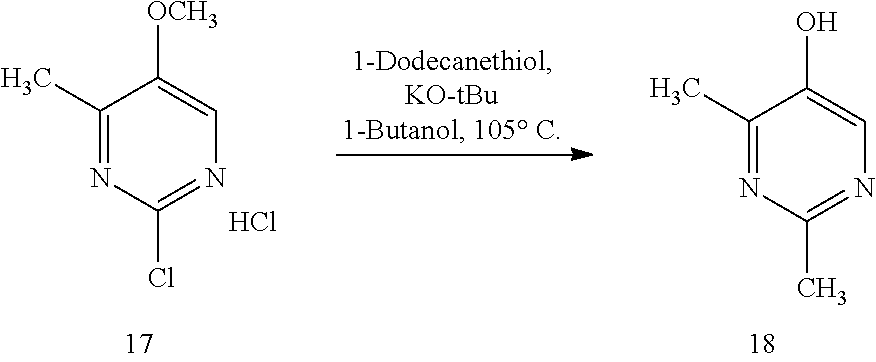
C1(C)=NC(C)=NC=C1O.C1(C)=NC(Cl)=NC=C1[OCH3].Cl
